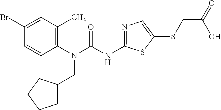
C1(N(CC2CCCC2)C(=O)NC2=NC=C(SCC(O)=O)S2)=C(C)C=C(Br)C=C1
